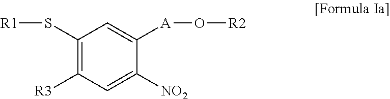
C1(S[R1])=C([R3])C=C([NO2])C([A]O[R2])=C1
